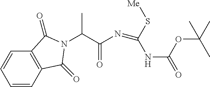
C1=CC2=C(C=C1)C(=O)N(C(C)C(=O)N=C(S[Me])NC(OC(C)(C)C)=O)C2=O
